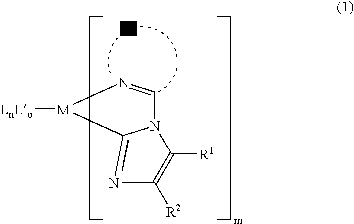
[LnLo][M]1C2=NC([R2])=C([R1])N2C=N1.[Ar]
